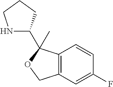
C12=C(C=CC(F)=C1)C(C1NCCC1)(C)OC2
